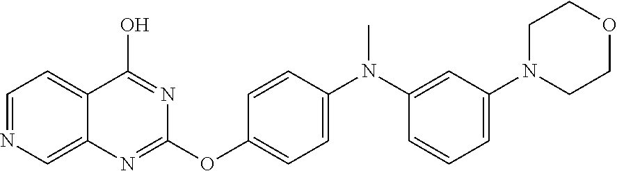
C1=NC=C2C(=C1)C(O)=NC(OC1=CC=C(N(C3=CC(N4CCOCC4)=CC=C3)C)C=C1)=N2
